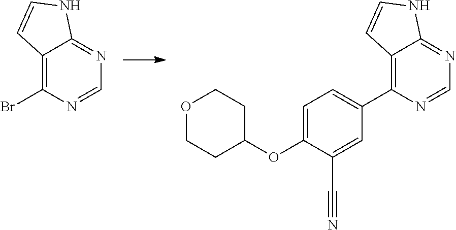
O1CCC(OC2=CC=C(C3=C4C(=NC=N3)NC=C4)C=C2C#N)CC1.BrC1=C2C(=NC=N1)NC=C2
